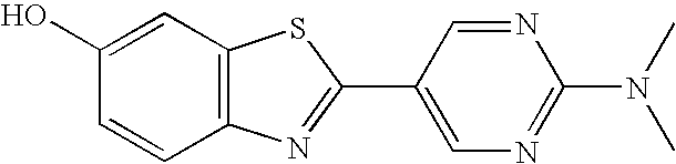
C1(O)=CC2=C(C=C1)N=C(C1=CN=C(N(C)C)N=C1)S2
